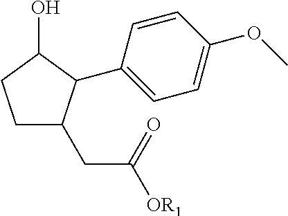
C1CC(O)C(C2=CC=C(OC)C=C2)C1CC([OR1])=O
